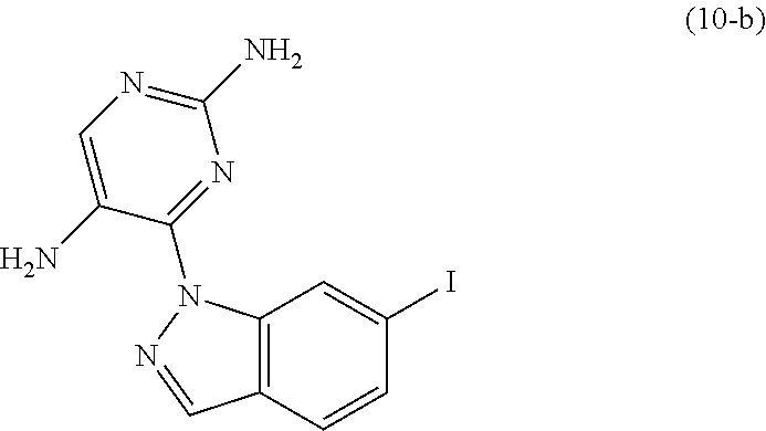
C12=C(C=CC(I)=C1)C=NN2C1=NC(N)=NC=C1N
